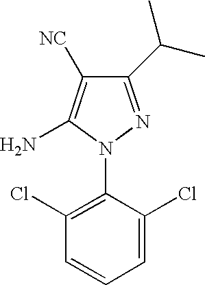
C1=C(Cl)C(N2N=C(C(C)C)C([NC])=C2N)=C(Cl)C=C1
